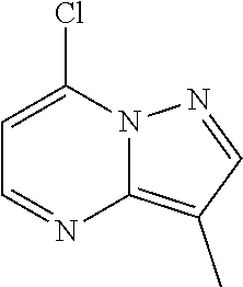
C1(Cl)=CC=NC2=C(C)C=NN12
